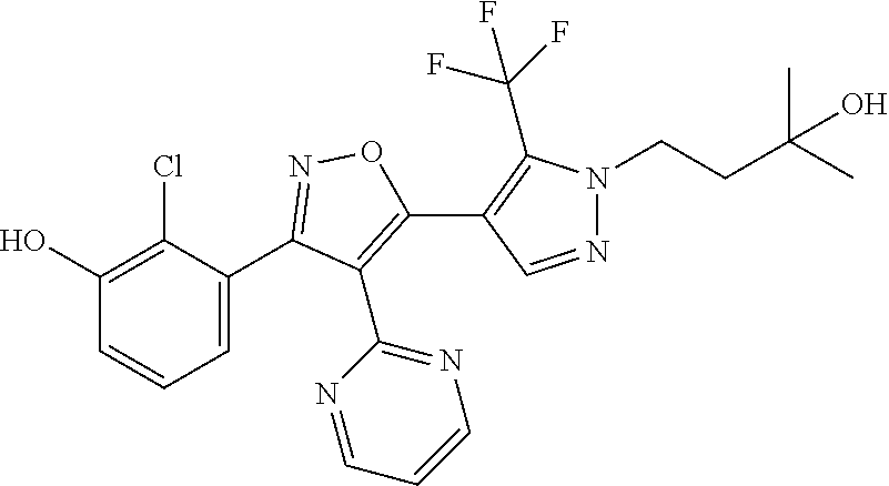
C1(O)=C(Cl)C(C2=NOC(C3=C(C(F)(F)F)N(CCC(C)(C)O)N=C3)=C2C2=NC=CC=N2)=CC=C1
